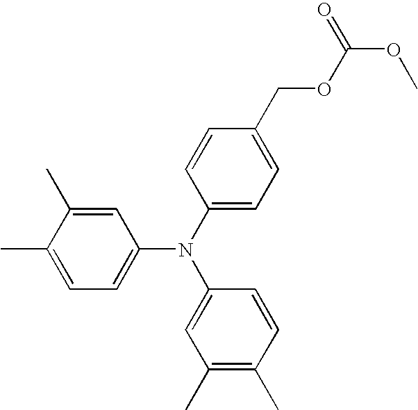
C1=C(C)C(C)=CC=C1N(C1=CC=C(COC(OC)=O)C=C1)C1=CC(C)=C(C)C=C1
